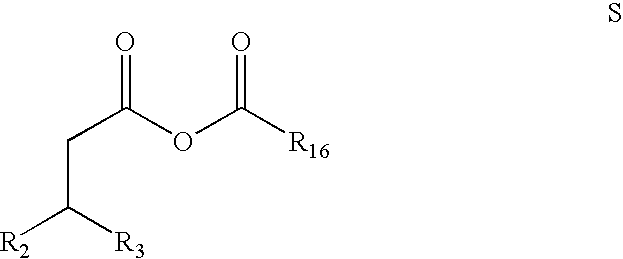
C(C(OC([R16])=O)=O)C([R2])[R3]
